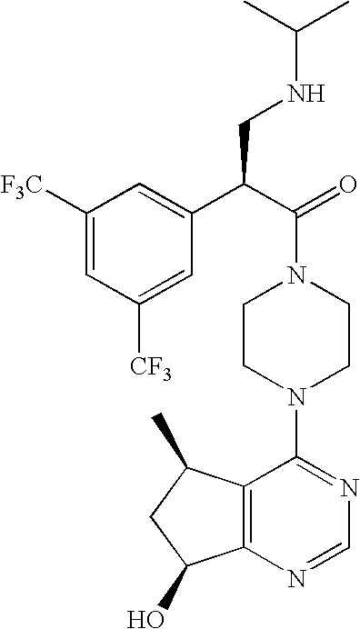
C(N1CCN(C2=NC=NC3=C2C(C)CC3O)CC1)(C(C1=CC([F3C])=CC([CF3])=C1)CNC(C)C)=O
